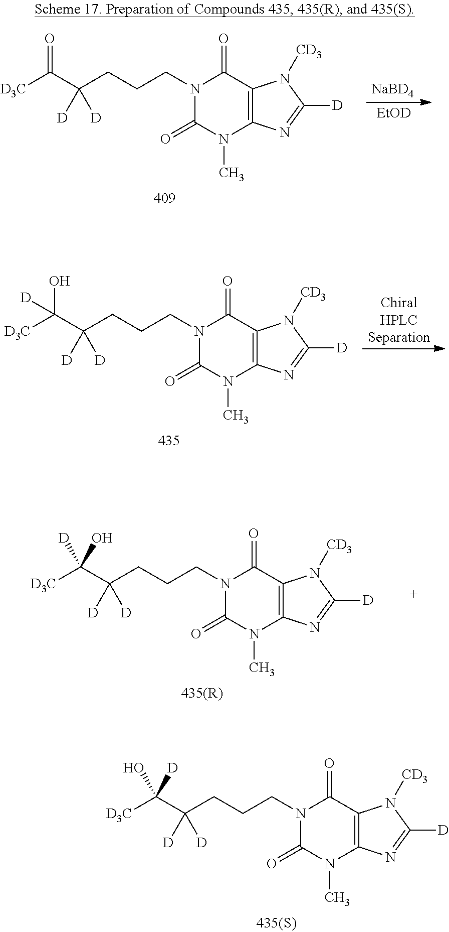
C12=C(C(=O)N(CCCC(C([D3C])(O)[D])([D])[D])C(=O)N1C)N([CD3])C([D])=N2.C12=C(C(=O)N(CCCC(C([D3C])(O)[D])([D])[D])C(=O)N1C)N([CD3])C([D])=N2.C12=C(C(=O)N(CCCC(C([D3C])([D])O)([D])[D])C(=O)N1C)N([CD3])C([D])=N2.C12=C(C(=O)N(CCCC(C([D3C])=O)([D])[D])C(=O)N1C)N([CD3])C([D])=N2.[EtOD].[NaBD4]
